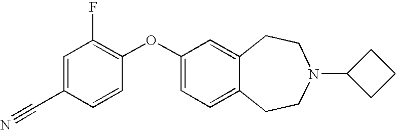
C1(OC2=C(F)C=C(C#N)C=C2)=CC=C2C(=C1)CCN(C1CCC1)CC2
